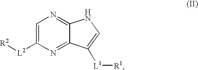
C1=C([L2][R2])N=C2C(=N1)NC=C2[L1][R1]
